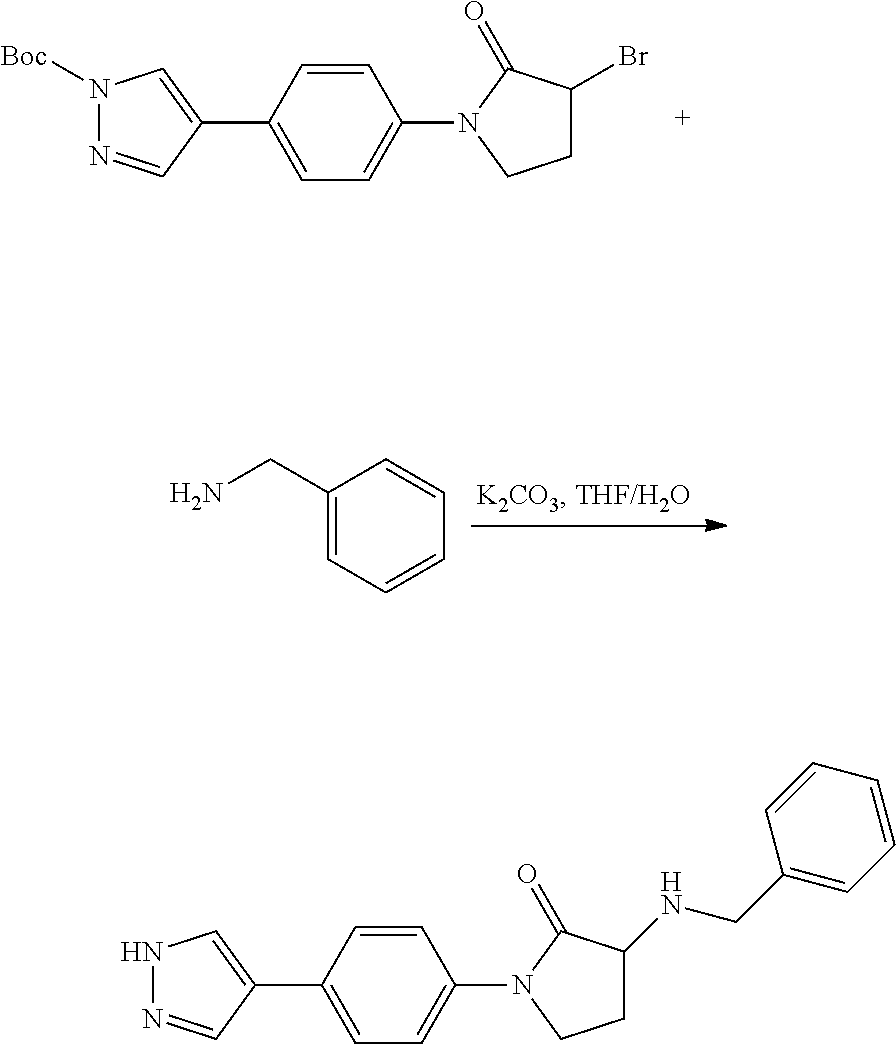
C1=CC(C2=CN([Boc])N=C2)=CC=C1N1CCC(Br)C1=O.C1(CN)=CC=CC=C1.C1=CC(C2=CNN=C2)=CC=C1N1CCC(NCC2=CC=CC=C2)C1=O
